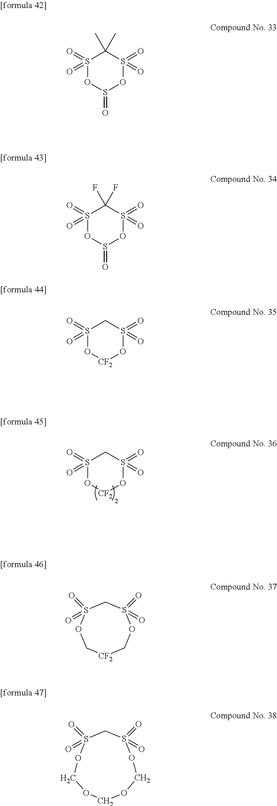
S1(=O)(=O)OS(=O)OS(=O)(=O)C1(C)C.S1(=O)(=O)O[CF2]OS(=O)(=O)C1.S1(=O)(=O)OS(=O)OS(=O)(=O)C1(F)F.S1(=O)(=O)O[CF2]OS(=O)(=O)C1.C1S(=O)(=O)OC[CF2]COS1(=O)=O.C1S(=O)(=O)OCOCOCOS1(=O)=O
